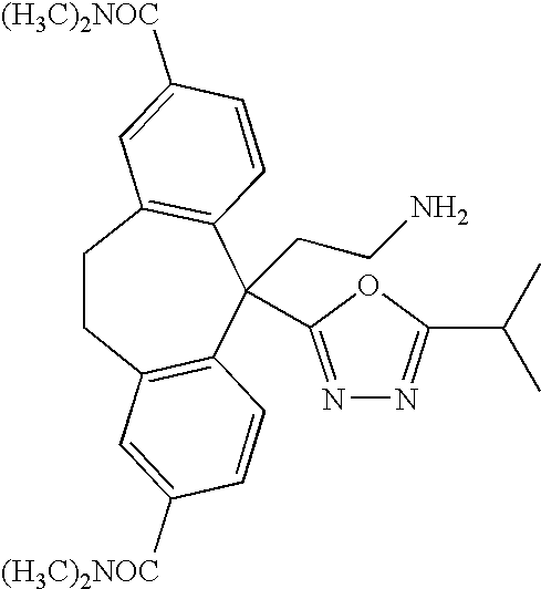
C1CC2=C(C=CC([(H3C)2NOC])=C2)C(CCN)(C2=NN=C(C(C)C)O2)C2=C1C=C([(H3C)2NOC])C=C2
